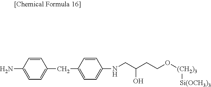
NC1=CC=C(CC2=CC=C(NCC(O)CCO[(CH2)3][Si(OCH3)3])C=C2)C=C1
